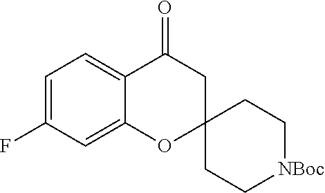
C1=C(F)C=C2C(=C1)C(=O)CC1(O2)CC[NBoc]CC1
